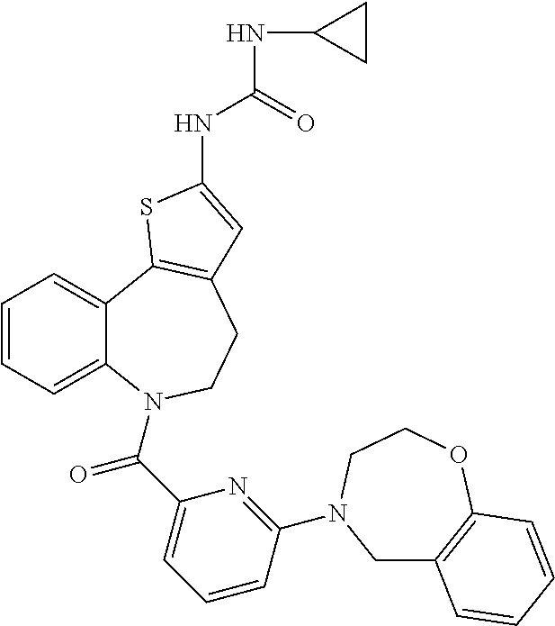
C1=CC=C2C(=C1)C1=C(CCN2C(C2=CC=CC(N3CC4=C(OCC3)C=CC=C4)=N2)=O)C=C(NC(NC2CC2)=O)S1
